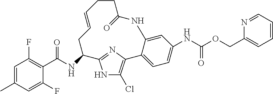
C1=C(C)C=C(F)C(C(NC2CC=CCCC(=O)NC3=CC(NC(=O)OCC4=CC=CC=N4)=CC=C3C3=C(Cl)NC2=N3)=O)=C1F
